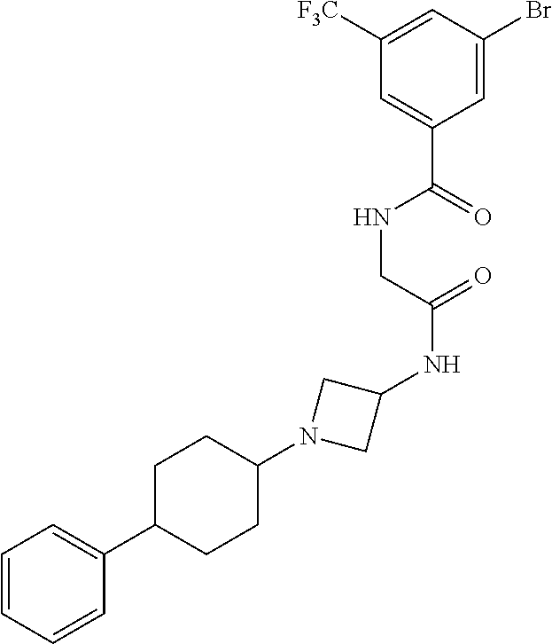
C1=C(C(=O)NCC(NC2CN(C3CCC(C4=CC=CC=C4)CC3)C2)=O)C=C(Br)C=C1[F3C]
